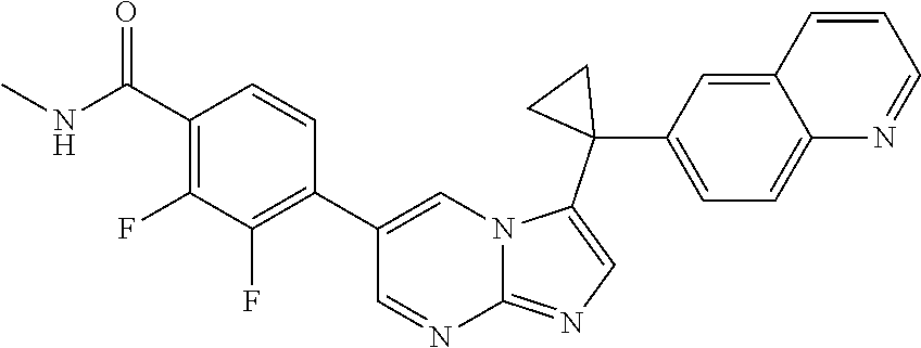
N(C(C1=C(F)C(F)=C(C2=CN3C(=NC=C3C3(C4=CC=C5C(=C4)C=CC=N5)CC3)N=C2)C=C1)=O)C
